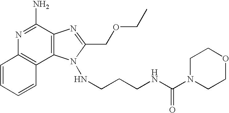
N1=C(N)C2=C(C3=C1C=CC=C3)N(NCCCNC(N1CCOCC1)=O)C(COCC)=N2
